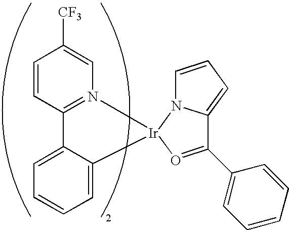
C1=CC2=N(C=C1[CF3])[Ir]1(C3=CC=CC=C23)N2C=CC=C2C(C2=CC=CC=C2)=O1
